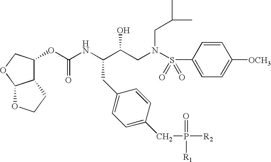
C1(OC(NC(C(CN(S(C2=CC=C([OCH3])C=C2)(=O)=O)CC(C)C)O)CC2=CC=C(CP(=O)([R1])[R2])C=C2)=O)COC2C1CCO2
